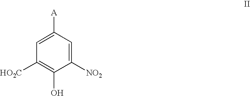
C1([NO2])=CC([A])=CC([HO2C])=C1O
